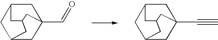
C(=O)C12CC3CC(CC(C3)C1)C2.C(#C)C12CC3CC(CC(C3)C1)C2
